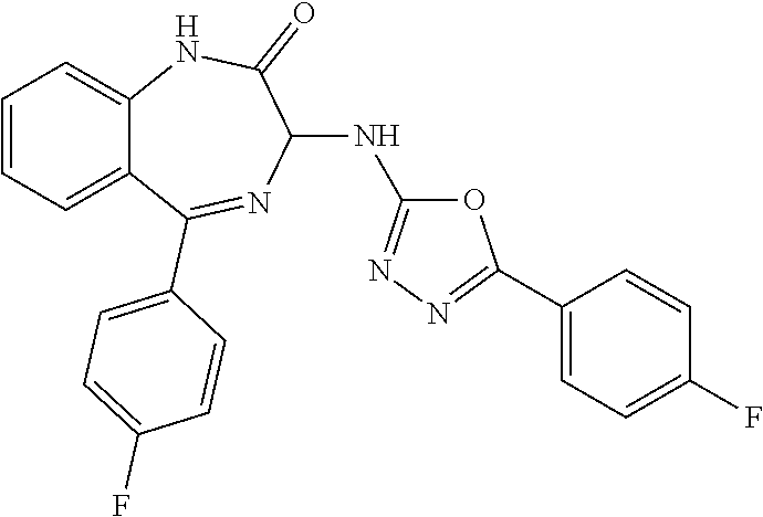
C1=CC=C2C(=C1)NC(=O)C(NC1=NN=C(C3=CC=C(F)C=C3)O1)N=C2C1=CC=C(F)C=C1
